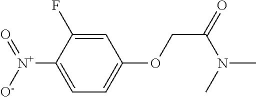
O=[N+]([O-])C1=CC=C(OCC(N(C)C)=O)C=C1F
